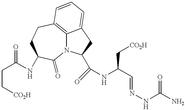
C(C(=O)NC1CCC2=C3N(C1=O)C(C(=O)NC(C=NNC(N)=O)C[CO2H])CC3=CC=C2)C[CO2H]
